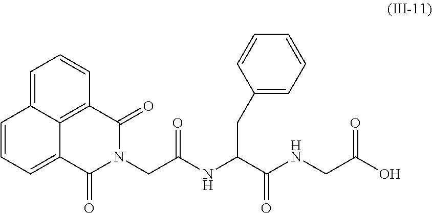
C1=C2C3=C(C=C1)C(=O)N(CC(NC(C(NCC(O)=O)=O)CC1=CC=CC=C1)=O)C(=O)C3=CC=C2
